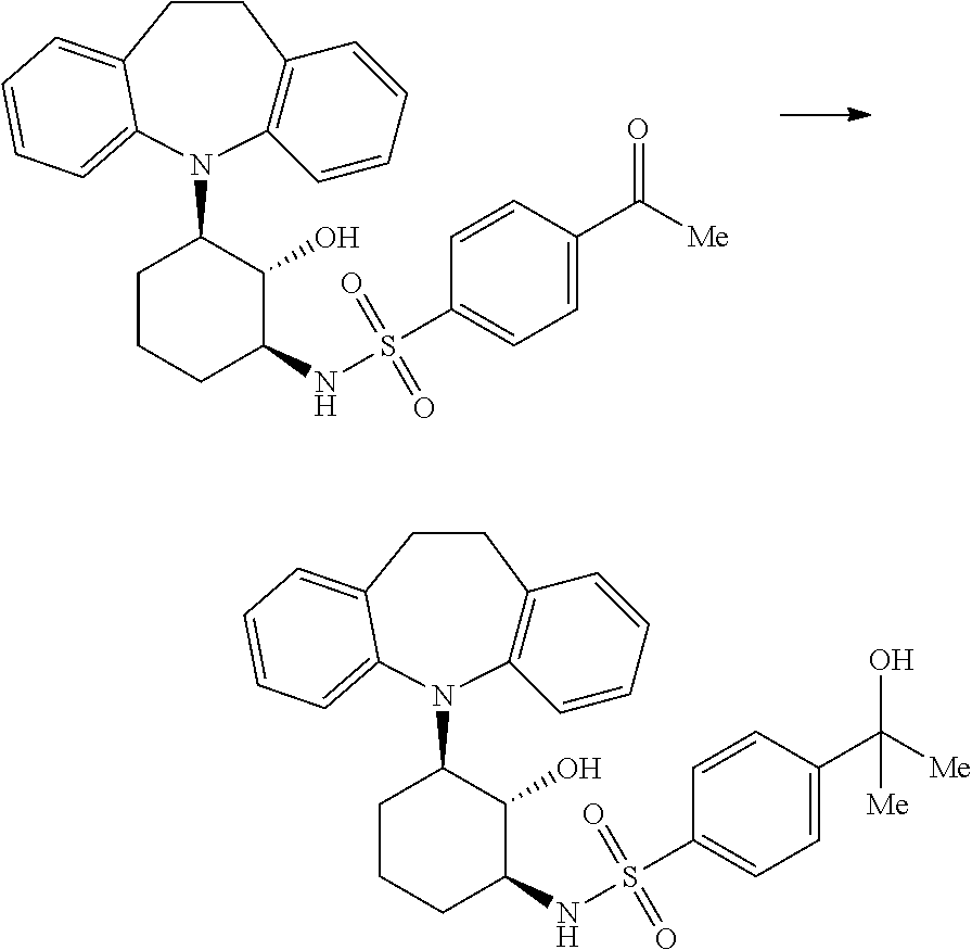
C12=C(CCC3=CC=CC=C3N1C1CCCC(NS(=O)(=O)C3=CC=C(C([Me])=O)C=C3)C1O)C=CC=C2.C12=C(CCC3=CC=CC=C3N1C1CCCC(NS(=O)(=O)C3=CC=C(C([Me])(O)[Me])C=C3)C1O)C=CC=C2
